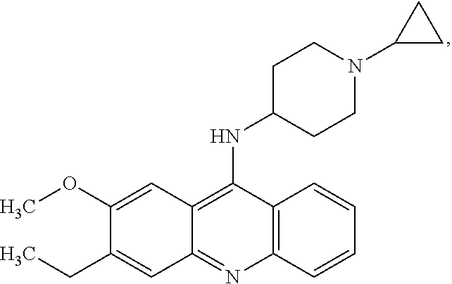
C12=C(N=C3C(=C1NC1CCN(C4CC4)CC1)C=C(OC)C(CC)=C3)C=CC=C2
